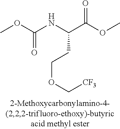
C(=O)(OC)NC(C(OC)=O)CCOC[CF3]
